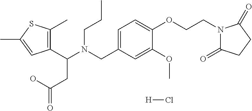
C1(C(N(CC2=CC=C(OCCN3C(=O)CCC3=O)C(OC)=C2)CCC)CC(O)=O)=C(C)SC(C)=C1.[H]Cl
